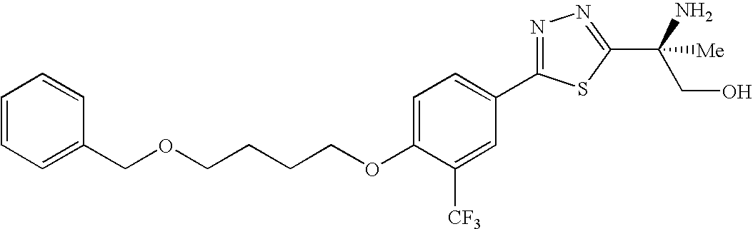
O(CCCCOC1=CC=C(C2=NN=C(C(N)(CO)[Me])S2)C=C1[CF3])CC1=CC=CC=C1
